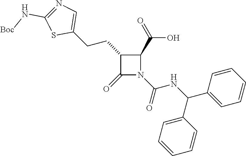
C1(CCC2=CN=C(N[Boc])S2)C(=O)N(C(=O)NC(C2=CC=CC=C2)C2=CC=CC=C2)C1C(=O)O
